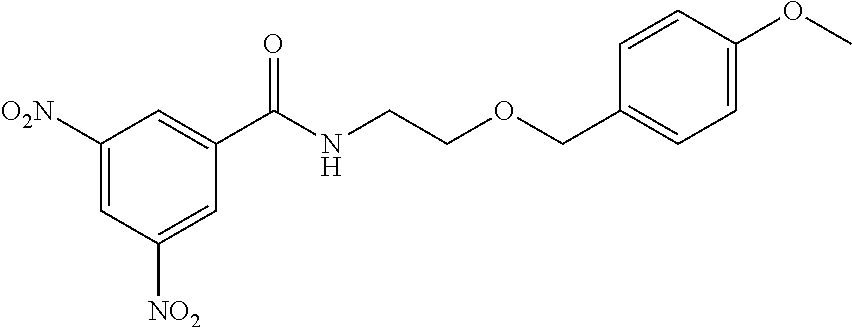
C1([O2N])=CC([NO2])=CC(C(NCCOCC2=CC=C(OC)C=C2)=O)=C1
